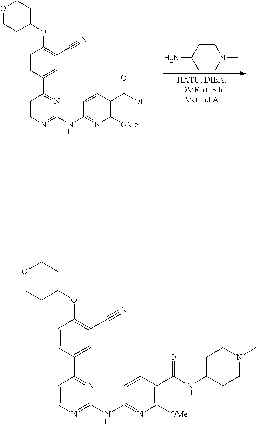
C1=CC(C2=NC(NC3=NC([OMe])=C(C(O)=O)C=C3)=NC=C2)=CC(C#N)=C1OC1CCOCC1.C1CN(C)CCC1N.C1=CC(C2=NC(NC3=NC([OMe])=C(C(NC4CCN(C)CC4)=O)C=C3)=NC=C2)=CC(C#N)=C1OC1CCOCC1
